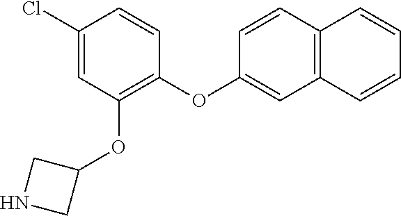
C12=C(C=CC(OC3=C(OC4CNC4)C=C(Cl)C=C3)=C1)C=CC=C2
